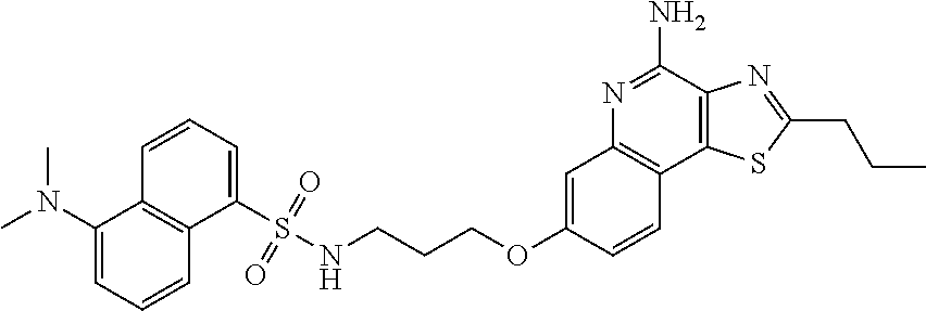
C12=C(C(N)=NC3=C1C=CC(OCCCNS(=O)(=O)C1=CC=CC4=C1C=CC=C4N(C)C)=C3)N=C(CCC)S2
